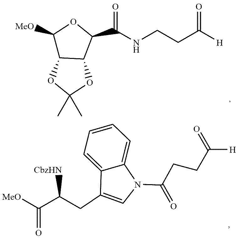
C1([OMe])C2C(C(C(=O)NCCC([H])=O)O1)OC(C)(C)O2.C12=CC=CC=C1C(CC(C([MeO])=O)[CbzHN])=CN2C(CCC([H])=O)=O
